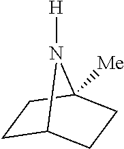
C1C2CCC([Me])(C1)N2[H]
